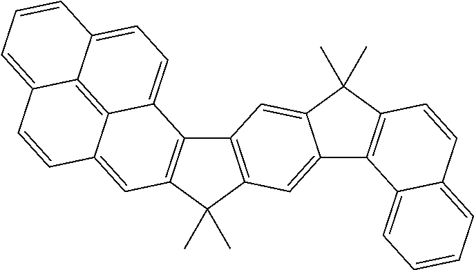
C12=C(C(C)(C)C3=C1C=C1C(=C3)C3=C(C1(C)C)C=CC1=CC=CC=C31)C=C1C3=C4C(=CC=CC4=CC=C23)C=C1
